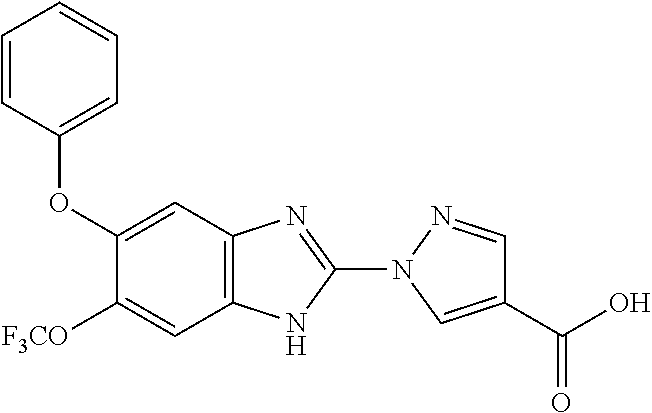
C1(OC2=CC=CC=C2)=CC2=C(NC(N3C=C(C(=O)O)C=N3)=N2)C=C1[F3CO]
